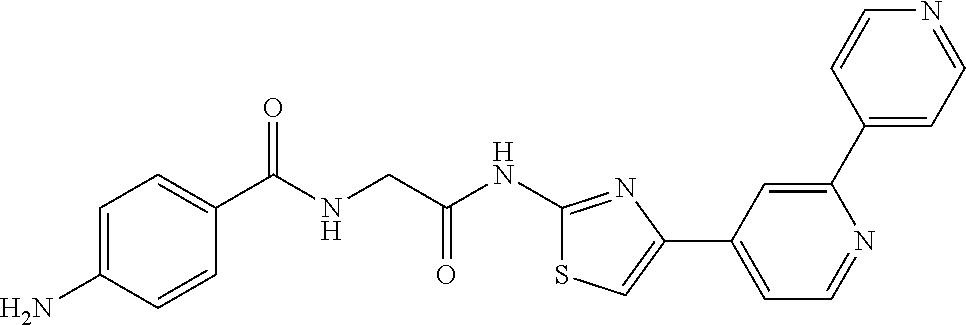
C1=C(N)C=CC(C(NCC(NC2=NC(C3=CC=NC(C4=CC=NC=C4)=C3)=CS2)=O)=O)=C1
